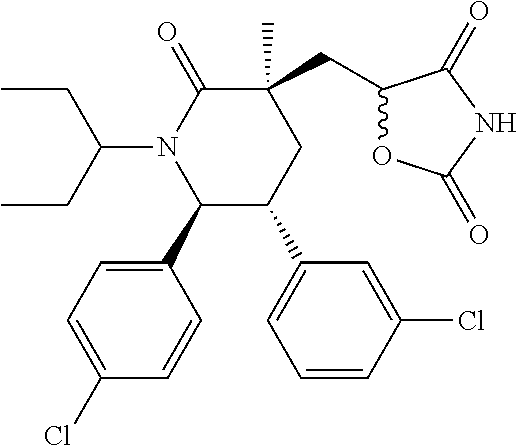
C1=C(Cl)C=CC(C2C(C3=CC=CC(Cl)=C3)CC(C)(CC3OC(=O)NC3=O)C(=O)N2C(CC)CC)=C1
